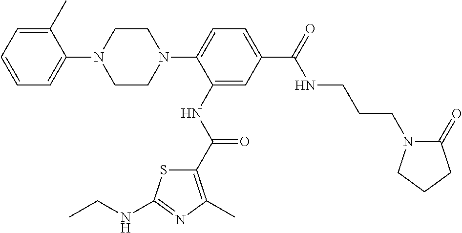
C1=CC=C(C)C(N2CCN(C3=CC=C(C(=O)NCCCN4C(=O)CCC4)C=C3NC(C3=C(C)N=C(NCC)S3)=O)CC2)=C1
